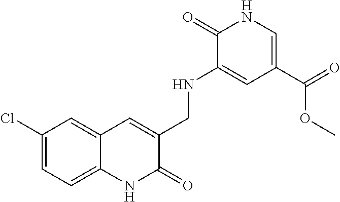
C1(Cl)=CC=C2C(=C1)C=C(CNC1=CC(C(=O)OC)=CNC1=O)C(=O)N2
